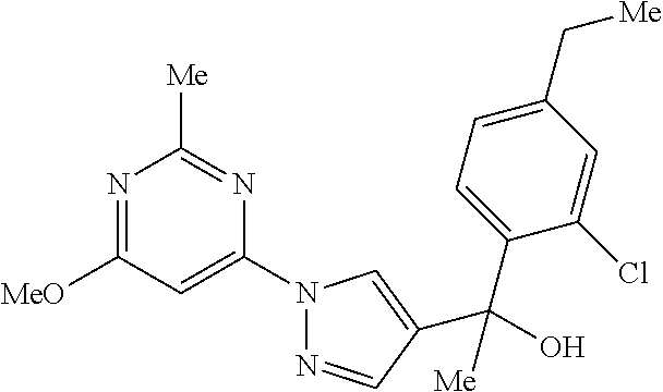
N1(C2=CC([MeO])=NC([Me])=N2)N=CC(C(O)(C2=CC=C(C[Me])C=C2Cl)[Me])=C1
